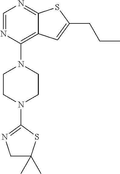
C12=NC=NC(N3CCN(C4=NCC(C)(C)S4)CC3)=C1C=C(CCC)S2
